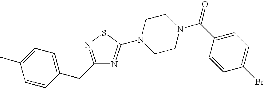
C1=CC(CC2=NSC(N3CCN(C(C4=CC=C(Br)C=C4)=O)CC3)=N2)=CC=C1C
